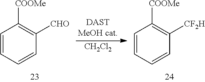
C1=CC=CC([CHO])=C1[COOMe].[CH2Cl2].C1=CC=CC([CF2H])=C1[COOMe]
